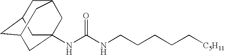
N(C(NCCCCC[C5H11])=O)C12CC3CC(CC(C1)C3)C2
